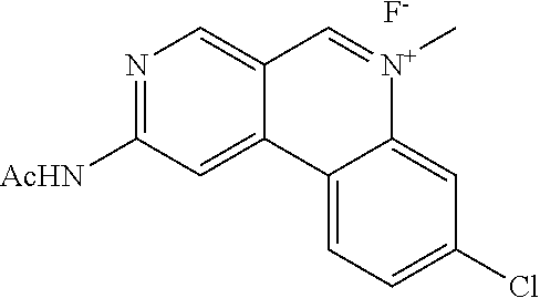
N1=C([AcHN])C=C2C(=C1)C=[N+](C)C1=CC(Cl)=CC=C21.[F-]
